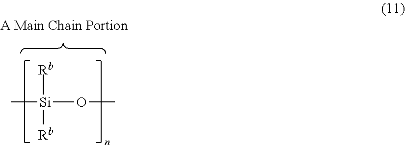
C[Si](OC)([Rb])[Rb]
